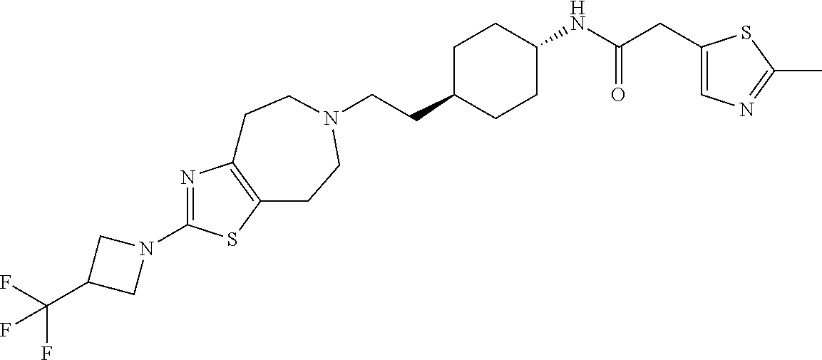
N1(C2=NC3=C(S2)CCN(CCC2CCC(NC(CC4=CN=C(C)S4)=O)CC2)CC3)CC(C(F)(F)F)C1
